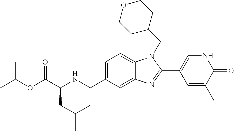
C1=C(CNC(C(OC(C)C)=O)CC(C)C)C=C2C(=C1)N(CC1CCOCC1)C(C1=CNC(=O)C(C)=C1)=N2
